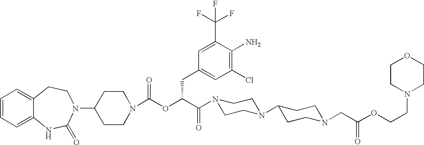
C12=CC=CC=C1NC(=O)N(C1CCN(C(OC(C(=O)N3CCN(C4CCN(CC(OCCN5CCOCC5)=O)CC4)CC3)CC3=CC(Cl)=C(N)C(C(F)(F)F)=C3)=O)CC1)CC2
